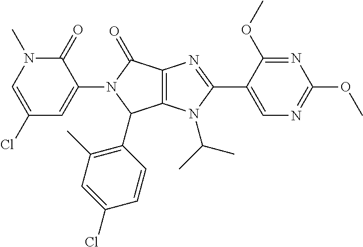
C1(Cl)=CN(C)C(=O)C(N2C(C3=C(C)C=C(Cl)C=C3)C3=C(C2=O)N=C(C2=CN=C(OC)N=C2OC)N3C(C)C)=C1
